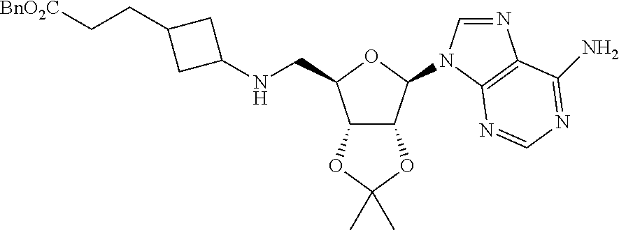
C12C(C(N3C=NC4=C3N=CN=C4N)OC1CNC1CC(CC[BnO2C])C1)OC(C)(C)O2
